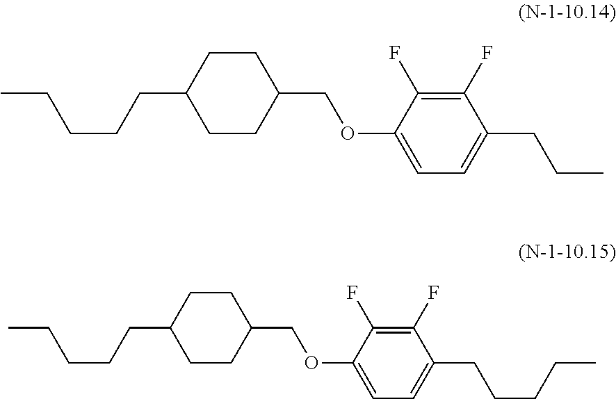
C1CC(COC2=CC=C(CCC)C(F)=C2F)CCC1CCCCC.C1CC(COC2=CC=C(CCCCC)C(F)=C2F)CCC1CCCCC
